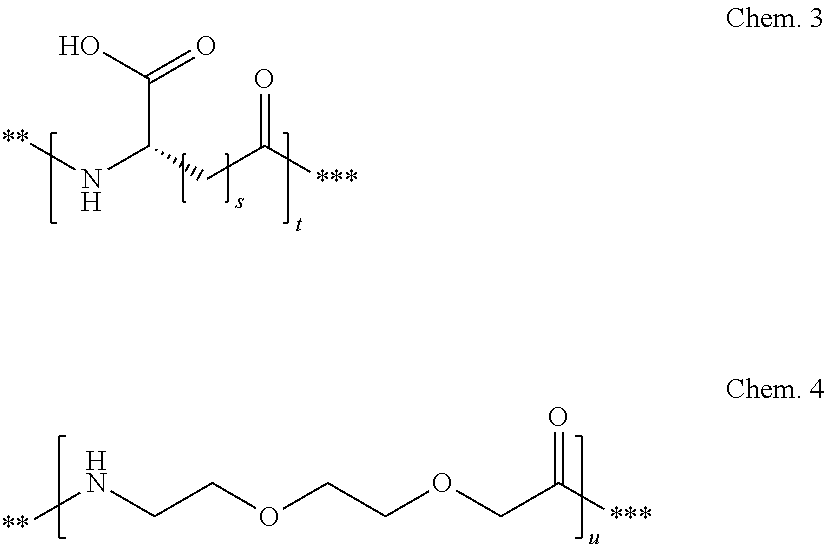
[**]NCCOCCOCC([***])=O.[**]NC(CC([***])=O)C(O)=O
